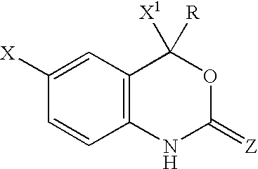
C1=CC2=C(C=C1[X])C([X1])([R])OC(=[Z])N2
